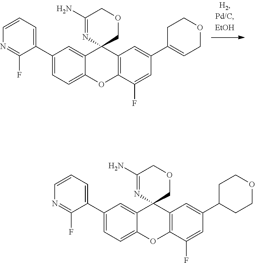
C1(C2=CC=C3C(=C2)C2(C4=C(O3)C(F)=CC(C3=CCOCC3)=C4)COCC(N)=N2)=CC=CN=C1F.C1(C2=CC=C3C(=C2)C2(C4=C(O3)C(F)=CC(C3CCOCC3)=C4)COCC(N)=N2)=CC=CN=C1F
